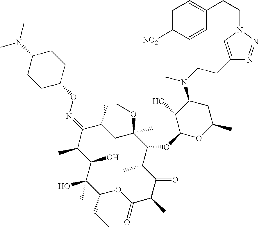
C1(O)C(C)C(=NOC2CCC(N(C)C)CC2)C(C)CC(C)(OC)C(OC2OC(C)CC(N(CCC3=CN(CCC4=CC=C([NO2])C=C4)N=N3)C)C2O)C(C)C(=O)C(C)C(=O)OC(CC)C1(O)C
